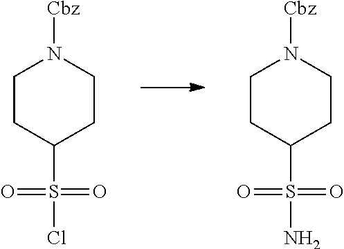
C1CC(S(N)(=O)=O)CCN1[Cbz].C1CC(S(Cl)(=O)=O)CCN1[Cbz]
